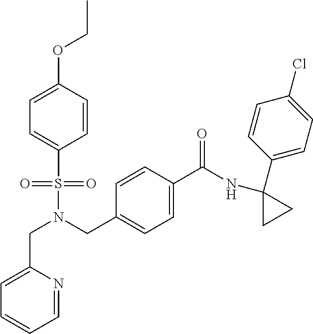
C(N(S(=O)(=O)C1=CC=C(OCC)C=C1)CC1=CC=C(C(NC2(C3=CC=C(Cl)C=C3)CC2)=O)C=C1)C1=CC=CC=N1
